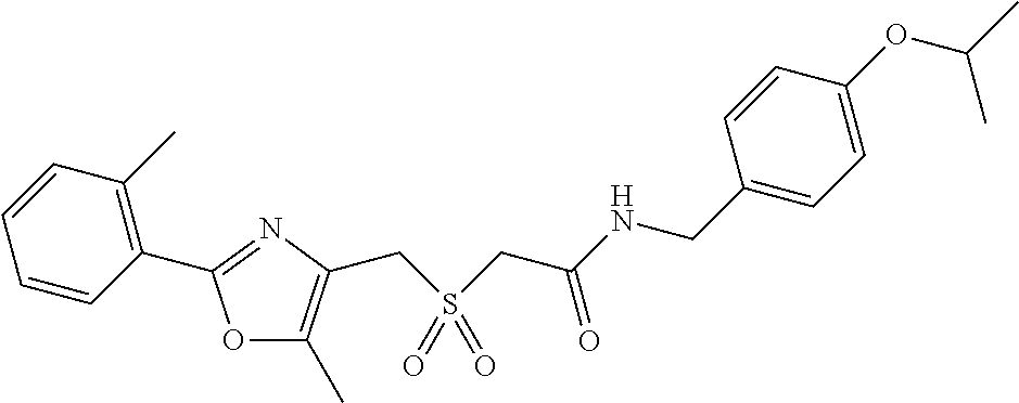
C1=CC(C)=C(C2=NC(CS(CC(=O)NCC3=CC=C(OC(C)C)C=C3)(=O)=O)=C(C)O2)C=C1
